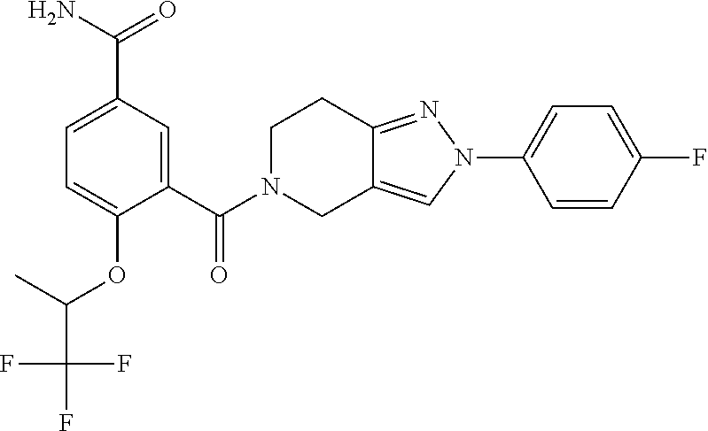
C1(F)=CC=C(N2N=C3C(=C2)CN(C(=O)C2=CC(C(N)=O)=CC=C2OC(C(F)(F)F)C)CC3)C=C1
